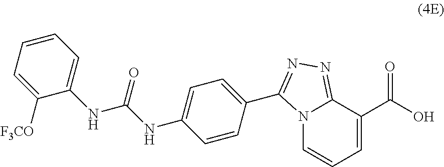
N12C=CC=C(C(O)=O)C1=NN=C2C1=CC=C(NC(NC2=CC=CC=C2[F3CO])=O)C=C1
